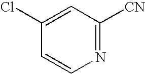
N1=C([CN])C=C(Cl)C=C1
